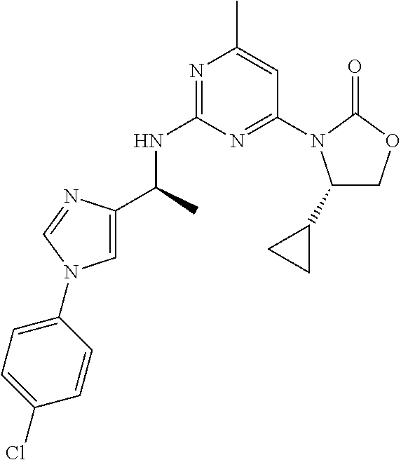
C1=C(C(C)NC2=NC(C)=CC(N3C(C4CC4)COC3=O)=N2)N=CN1C1=CC=C(Cl)C=C1
